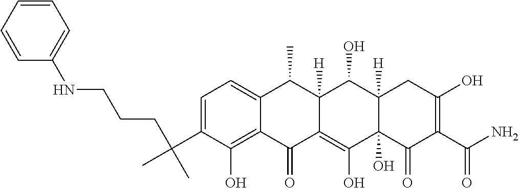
C1=C(C(C)(CCCNC2=CC=CC=C2)C)C(O)=C2C(=C1)C(C)C1([H])C(=C(O)C3(O)C([H])(C1O)CC(O)=C(C(N)=O)C3=O)C2=O
